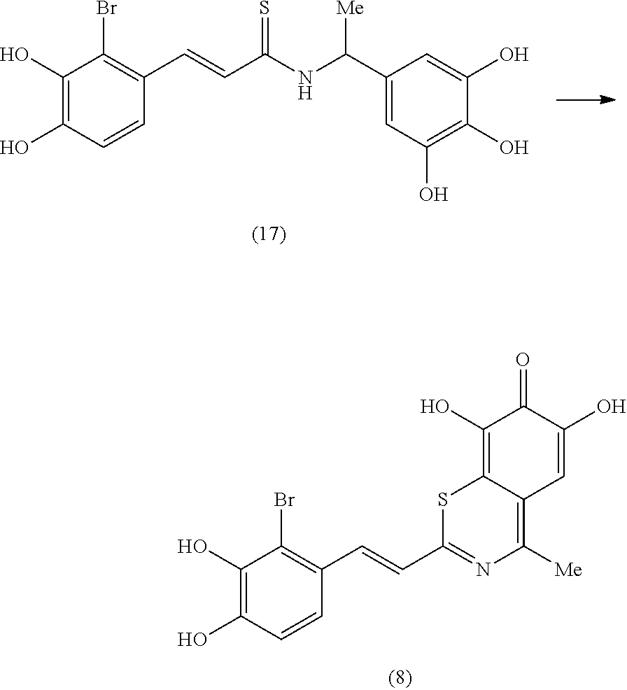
C1(O)=C(O)C=CC(C=CC(NC(C2=CC(O)=C(O)C(O)=C2)[Me])=S)=C1Br.C1(O)=C(O)C=CC(C=CC2=NC([Me])=C3C(=C(O)C(=O)C(O)=C3)S2)=C1Br
